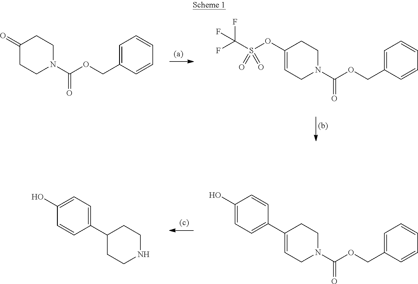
C1=C(COC(N2CCC(=O)CC2)=O)C=CC=C1.C1=C(COC(N2CCC(OS(C(F)(F)F)(=O)=O)=CC2)=O)C=CC=C1.C1=C(COC(N2CCC(C3=CC=C(O)C=C3)=CC2)=O)C=CC=C1.N1CCC(C2=CC=C(O)C=C2)CC1
